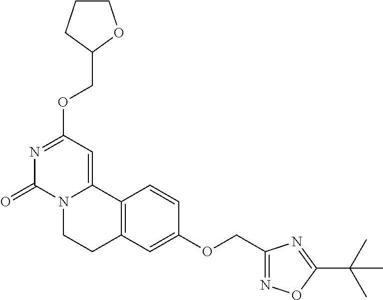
N1=C(OCC2OCCC2)C=C2N(C1=O)CCC1=C2C=CC(OCC2=NOC(C(C)(C)C)=N2)=C1
